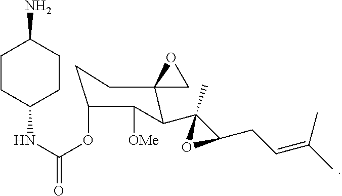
C1C(OC(=O)NC2CCC(N)CC2)C([OMe])C(C2(C)C(CC=C(C)C)O2)C2(C1)CO2
